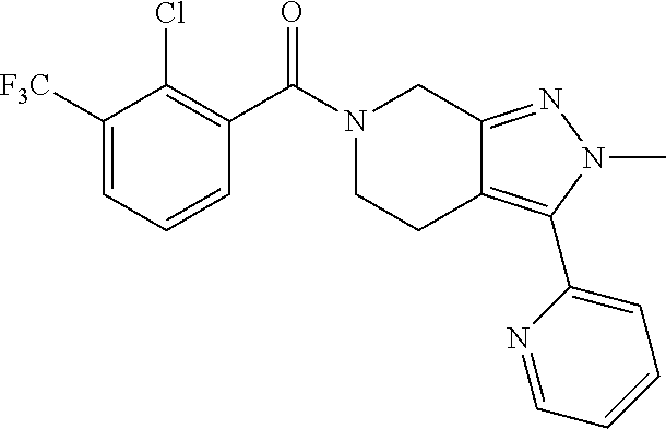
C1(C(N2CCC3=C(C4=CC=CC=N4)N(C)N=C3C2)=O)=C(Cl)C([F3C])=CC=C1
